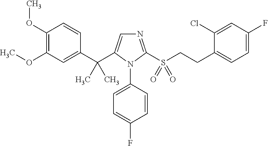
O(C)C1=C(OC)C=C(C(C2=CN=C(S(CCC3=CC=C(F)C=C3Cl)(=O)=O)N2C2=CC=C(F)C=C2)(C)C)C=C1
